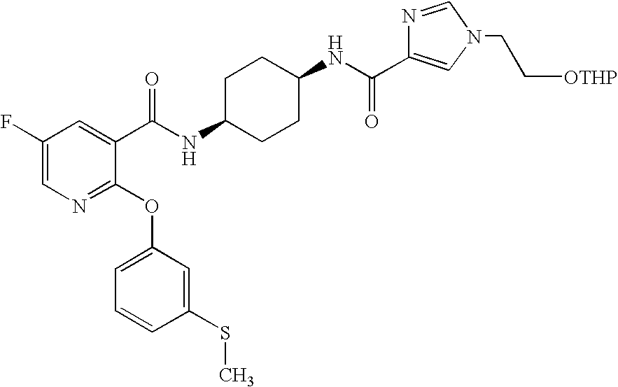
C1=C(F)C=C(C(NC2CCC(NC(C3=CN(CC[OTHP])C=N3)=O)CC2)=O)C(OC2=CC=CC(SC)=C2)=N1
